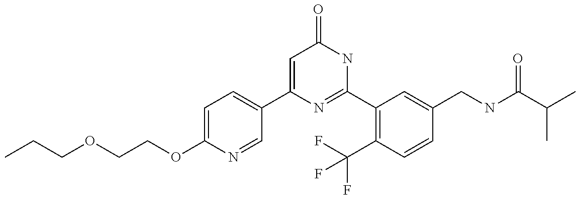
C1(C2=CC=C(OCCOCCC)N=C2)=CC(=O)NC(C2=C(C(F)(F)F)C=CC(CNC(C(C)C)=O)=C2)=N1
